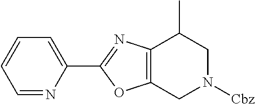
C1=NC(C2=NC3=C(O2)CN([Cbz])CC3C)=CC=C1
